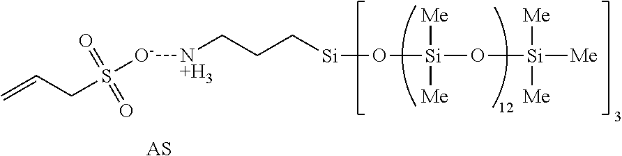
C(CC[Si]O[Si](O[Si]([Me])([Me])[Me])([Me])[Me])[N+H3][O-]S(CC=C)(=O)=O.[AS]
